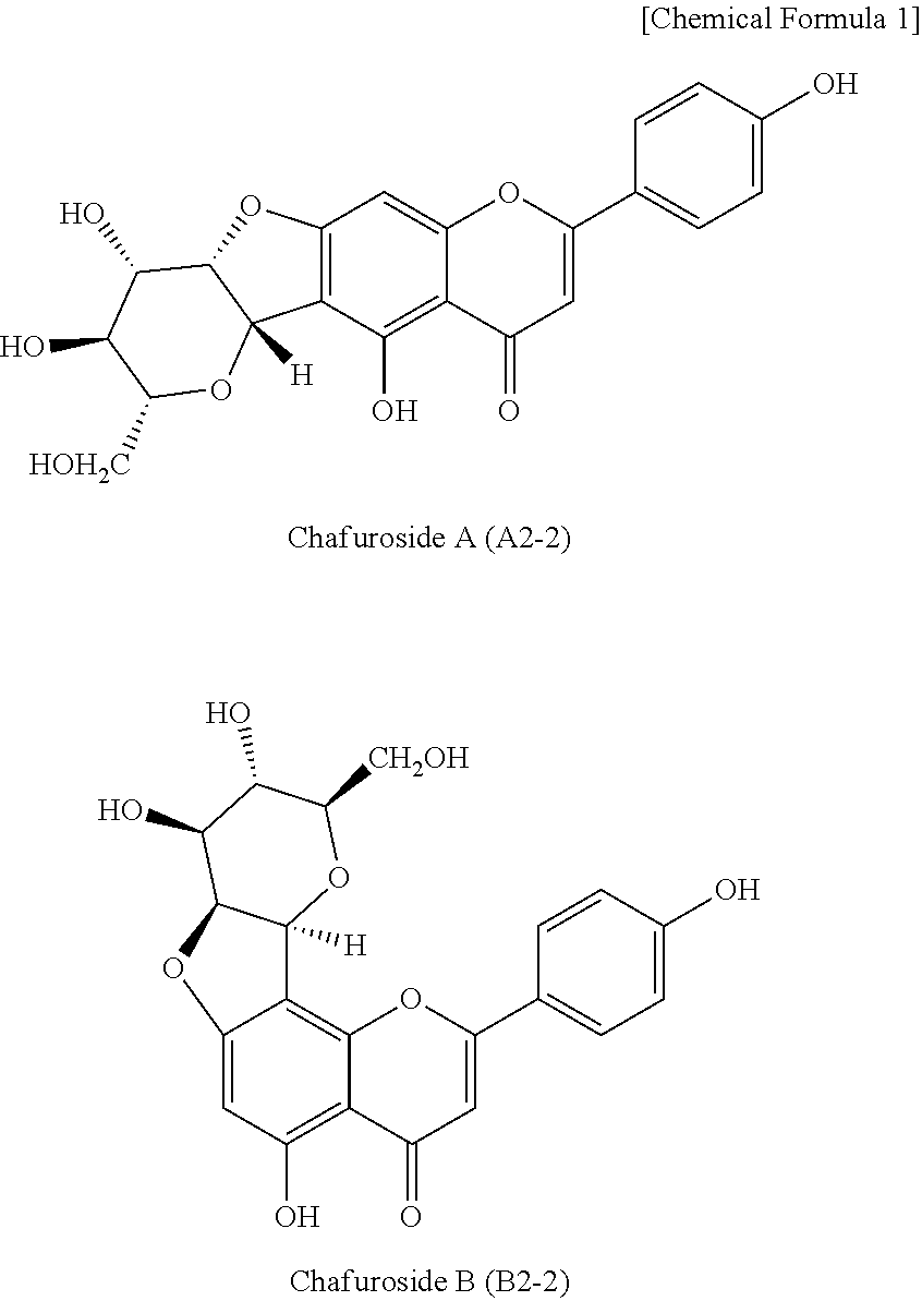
C12=C(C(O)=C3C(=C1)OC(C1=CC=C(O)C=C1)=CC3=O)C1([H])C(O2)C(O)C(O)C([HOH2C])O1.C1=C2C(=C3C(=C1O)C(=O)C=C(C1=CC=C(O)C=C1)O3)C1([H])C(O2)C(O)C(O)C([CH2OH])O1
